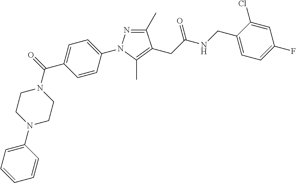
C1(C)=NN(C2=CC=C(C(=O)N3CCN(C4=CC=CC=C4)CC3)C=C2)C(C)=C1CC(NCC1=CC=C(F)C=C1Cl)=O
